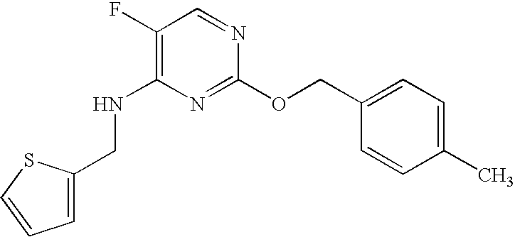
C1(F)=C(NCC2=CC=CS2)N=C(OCC2=CC=C(C)C=C2)N=C1
